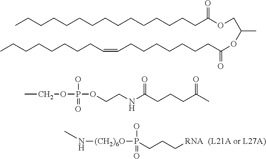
C(OP(OCCNC(CCCC(C)=O)=O)(O)=O)C.CCCCCCCCCCCCCCCC(OCC(OC(=O)CCCCCCCC=CCCCCCCCC)C)=O.N([(CH2)6O]P(O)(=O)CCC[RNA])C
